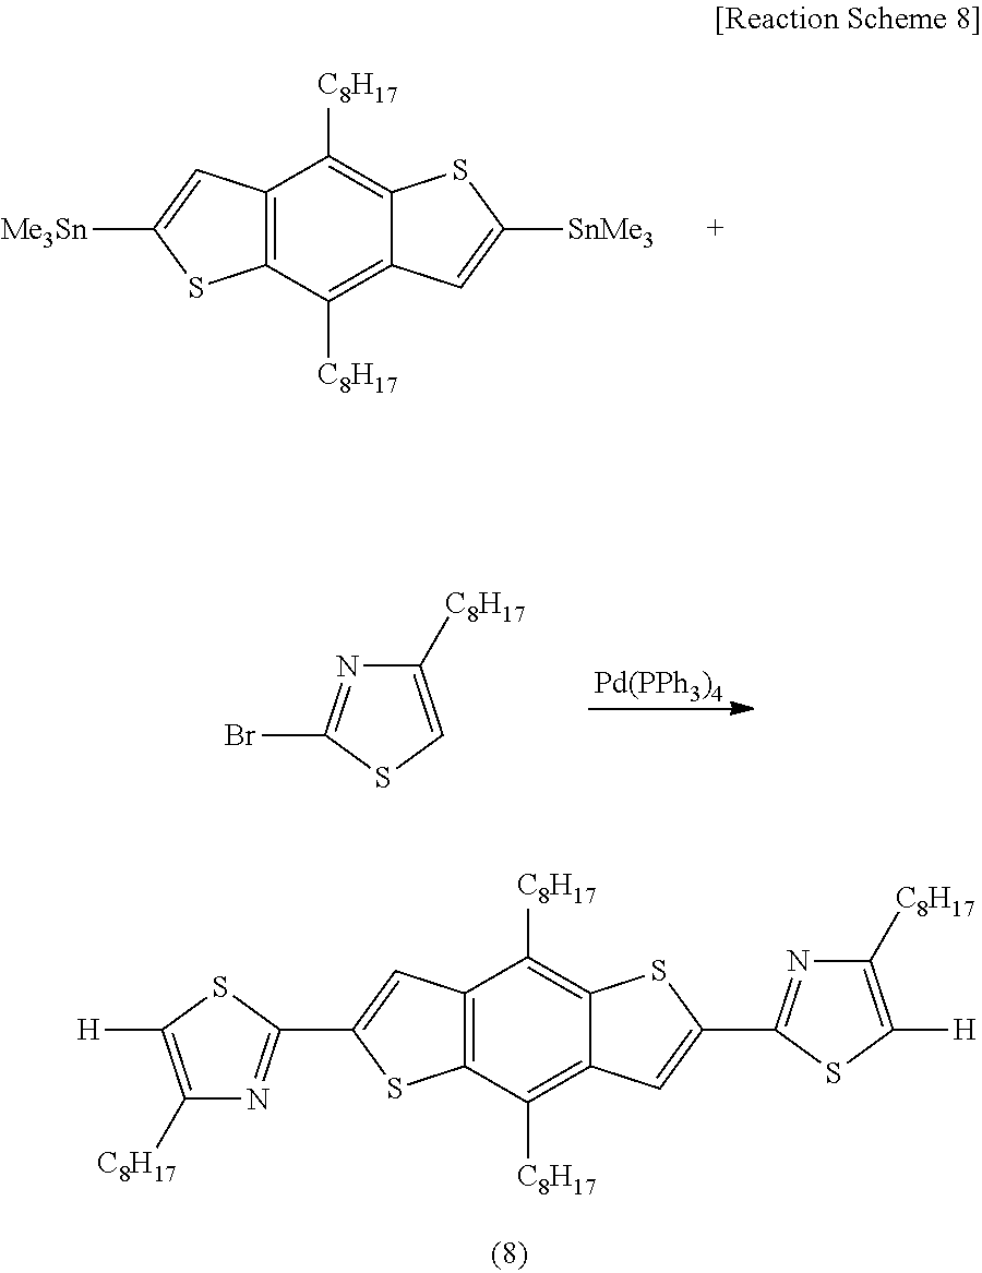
C12=C(C([C8H17])=C3C(=C1[C8H17])SC([SnMe3])=C3)SC([Me3Sn])=C2.[Pd(PPh3)4].N1=C(Br)SC=C1[C8H17].C12=C(C([C8H17])=C3C(=C1[C8H17])SC(C1=NC([C8H17])=C([H])S1)=C3)SC(C1=NC([C8H17])=C([H])S1)=C2
